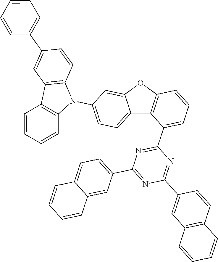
C12=CC=C(N3C4=C(C5=C3C=CC=C5)C=C(C3=CC=CC=C3)C=C4)C=C1OC1=C2C(C2=NC(C3=CC=C4C(=C3)C=CC=C4)=NC(C3=CC4=C(C=C3)C=CC=C4)=N2)=CC=C1
